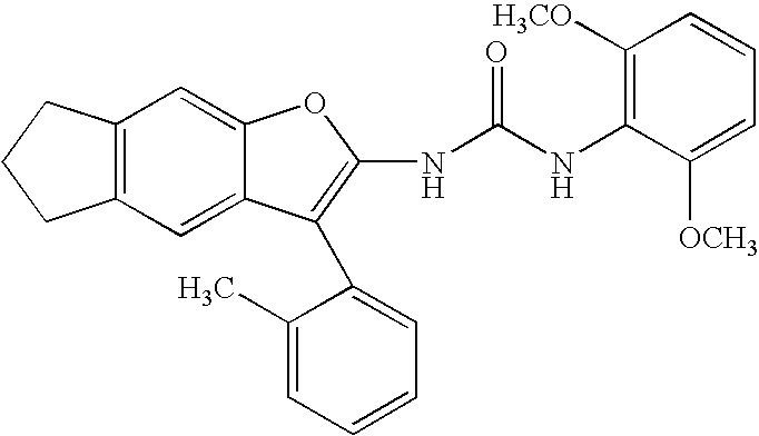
C12=C(C=C3C(=C1)C(C1=CC=CC=C1C)=C(NC(NC1=C([H3CO])C=CC=C1[OCH3])=O)O3)CCC2
